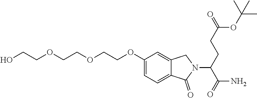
OCCOCCOCCOC1=CC=C2C(=C1)CN(C(CCC(=O)OC(C)(C)C)C(=O)N)C2=O
